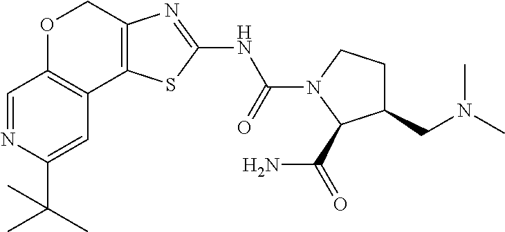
C1=NC(C(C)(C)C)=CC2=C1OCC1=C2SC(NC(N2C(C(N)=O)C(CN(C)C)CC2)=O)=N1
